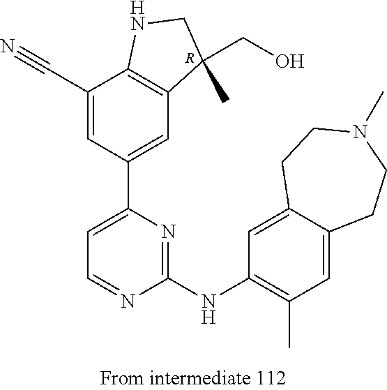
[R].C12=C(C(CO)(C)CN1)C=C(C1=CC=NC(NC3=C(C)C=C4C(=C3)CCN(C)CC4)=N1)C=C2C#N
